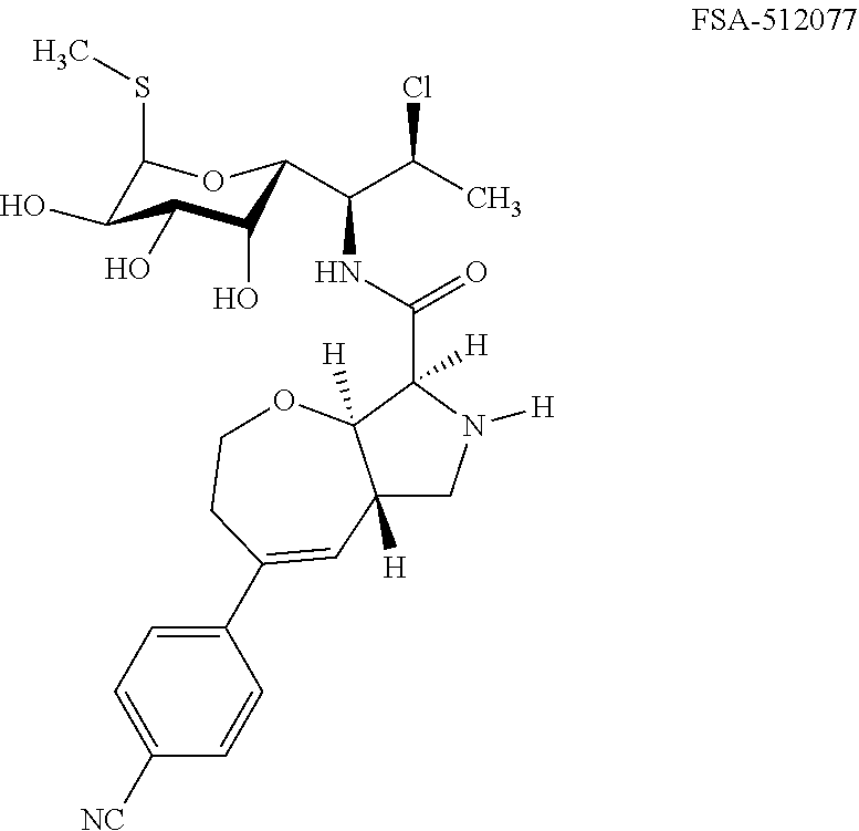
C1(SC)C(O)C(O)C(O)C(C(C(C)Cl)NC(C2([H])C3([H])C([H])(CN2[H])C=C(C2=CC=C([NC])C=C2)CCO3)=O)O1
